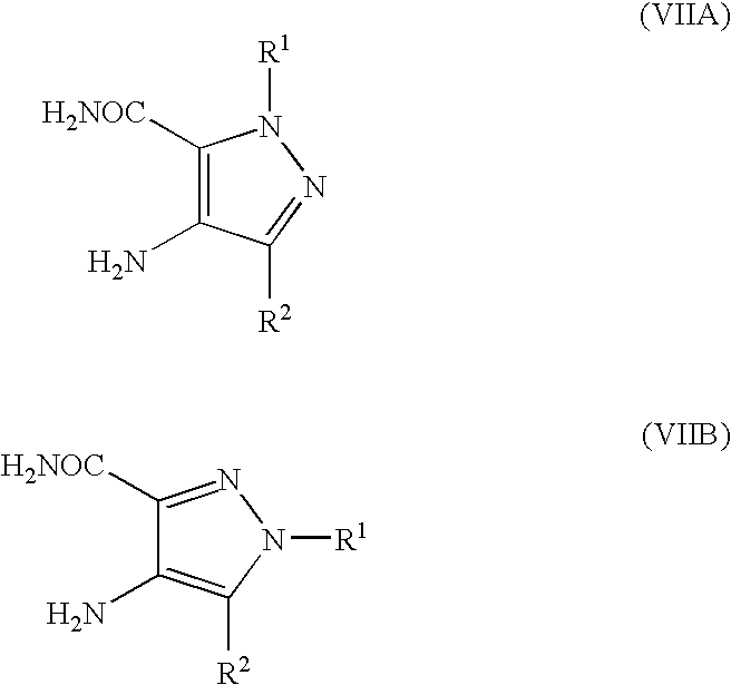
C1([H2NOC])=C(N)C([R2])=NN1[R1].C1([H2NOC])=NN([R1])C([R2])=C1N
